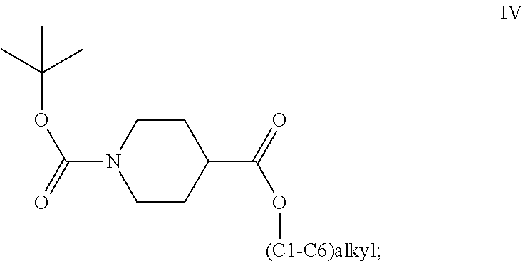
C1CC(C(=O)O[(C1-C6)alkyl])CCN1C(=O)OC(C)(C)C
